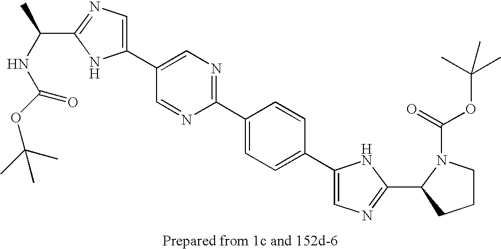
C(C1=NC=C(C2=CN=C(C3=CC=C(C4=CN=C(C5N(C(=O)OC(C)(C)C)CCC5)N4)C=C3)N=C2)N1)(NC(=O)OC(C)(C)C)C
